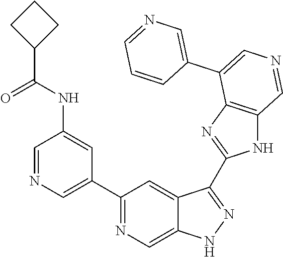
C1(C2=CN=CC(NC(=O)C3CCC3)=C2)=NC=C2C(=C1)C(C1=NC3=C(N1)C=NC=C3C1=CN=CC=C1)=NN2
